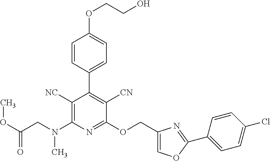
C1([NC])=C(N(CC(OC)=O)C)N=C(OCC2=COC(C3=CC=C(Cl)C=C3)=N2)C([CN])=C1C1=CC=C(OCCO)C=C1
